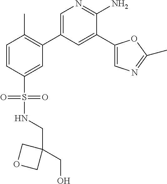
C1=CC(S(NCC2(CO)COC2)(=O)=O)=CC(C2=CN=C(N)C(C3=CN=C(C)O3)=C2)=C1C
